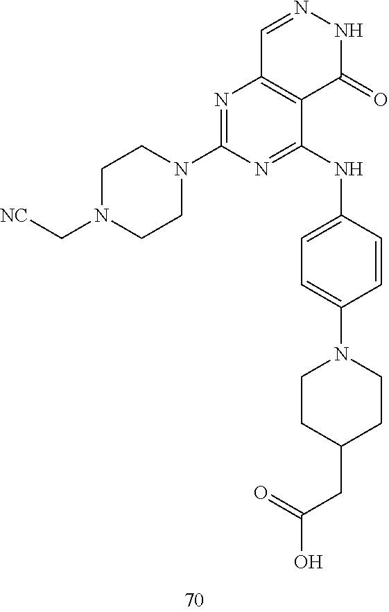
C1=NNC(=O)C2=C1N=C(N1CCN(C[NC])CC1)N=C2NC1=CC=C(N2CCC(CC(=O)O)CC2)C=C1
